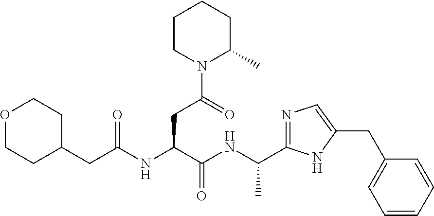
C(NC(C(NC(CC1CCOCC1)=O)CC(N1C(C)CCCC1)=O)=O)(C)C1=NC=C(CC2=CC=CC=C2)N1
